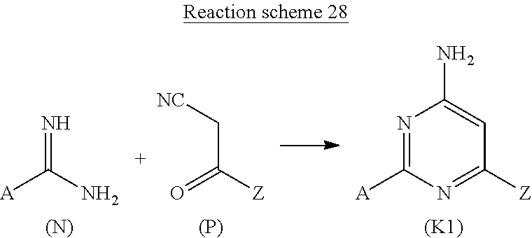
N=C(N)[A].[(N)].C(C([Z])=O)[NC].[(P)].N1=C([A])N=C([Z])C=C1N.[(K1)]
